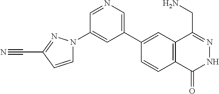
C1(C2=CN=CC(N3C=CC(C#N)=N3)=C2)=CC2=C(C=C1)C(=O)NN=C2CN
